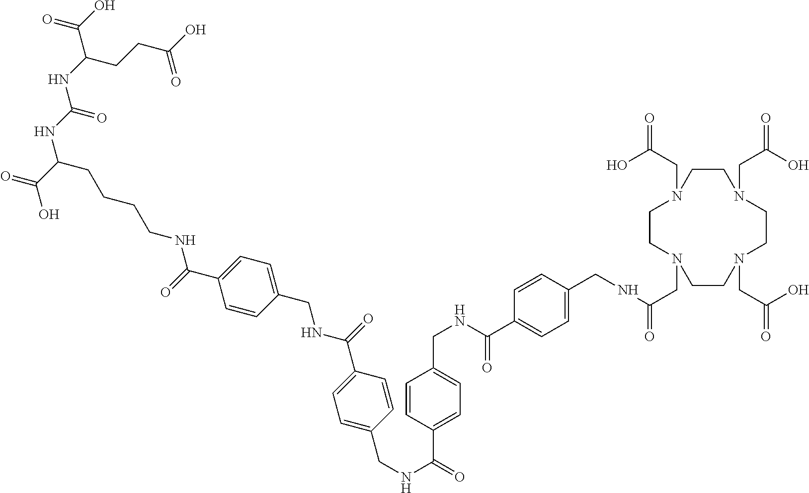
C1CN(CC(NCC2=CC=C(C(=O)NCC3=CC=C(C(NCC4=CC=C(C(NCC5=CC=C(C(NCCCCC(C(O)=O)NC(=O)NC(CCC(=O)O)C(=O)O)=O)C=C5)=O)C=C4)=O)C=C3)C=C2)=O)CCN(CC(O)=O)CCN(CC(O)=O)CCN1CC(O)=O
